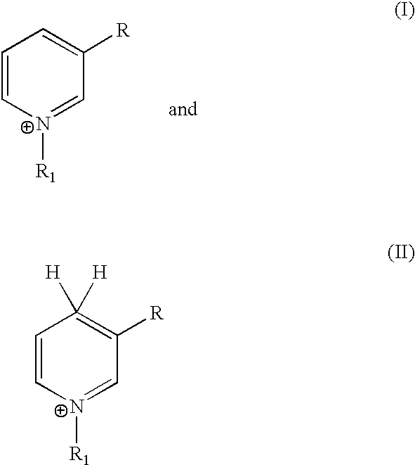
C1=C[N+]([R1])=CC([R])=C1([H])[H].C1=C[N+]([R1])=CC([R])=C1
